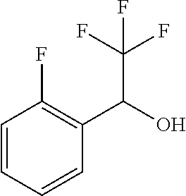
C1=CC=CC(C(O)C(F)(F)F)=C1F
